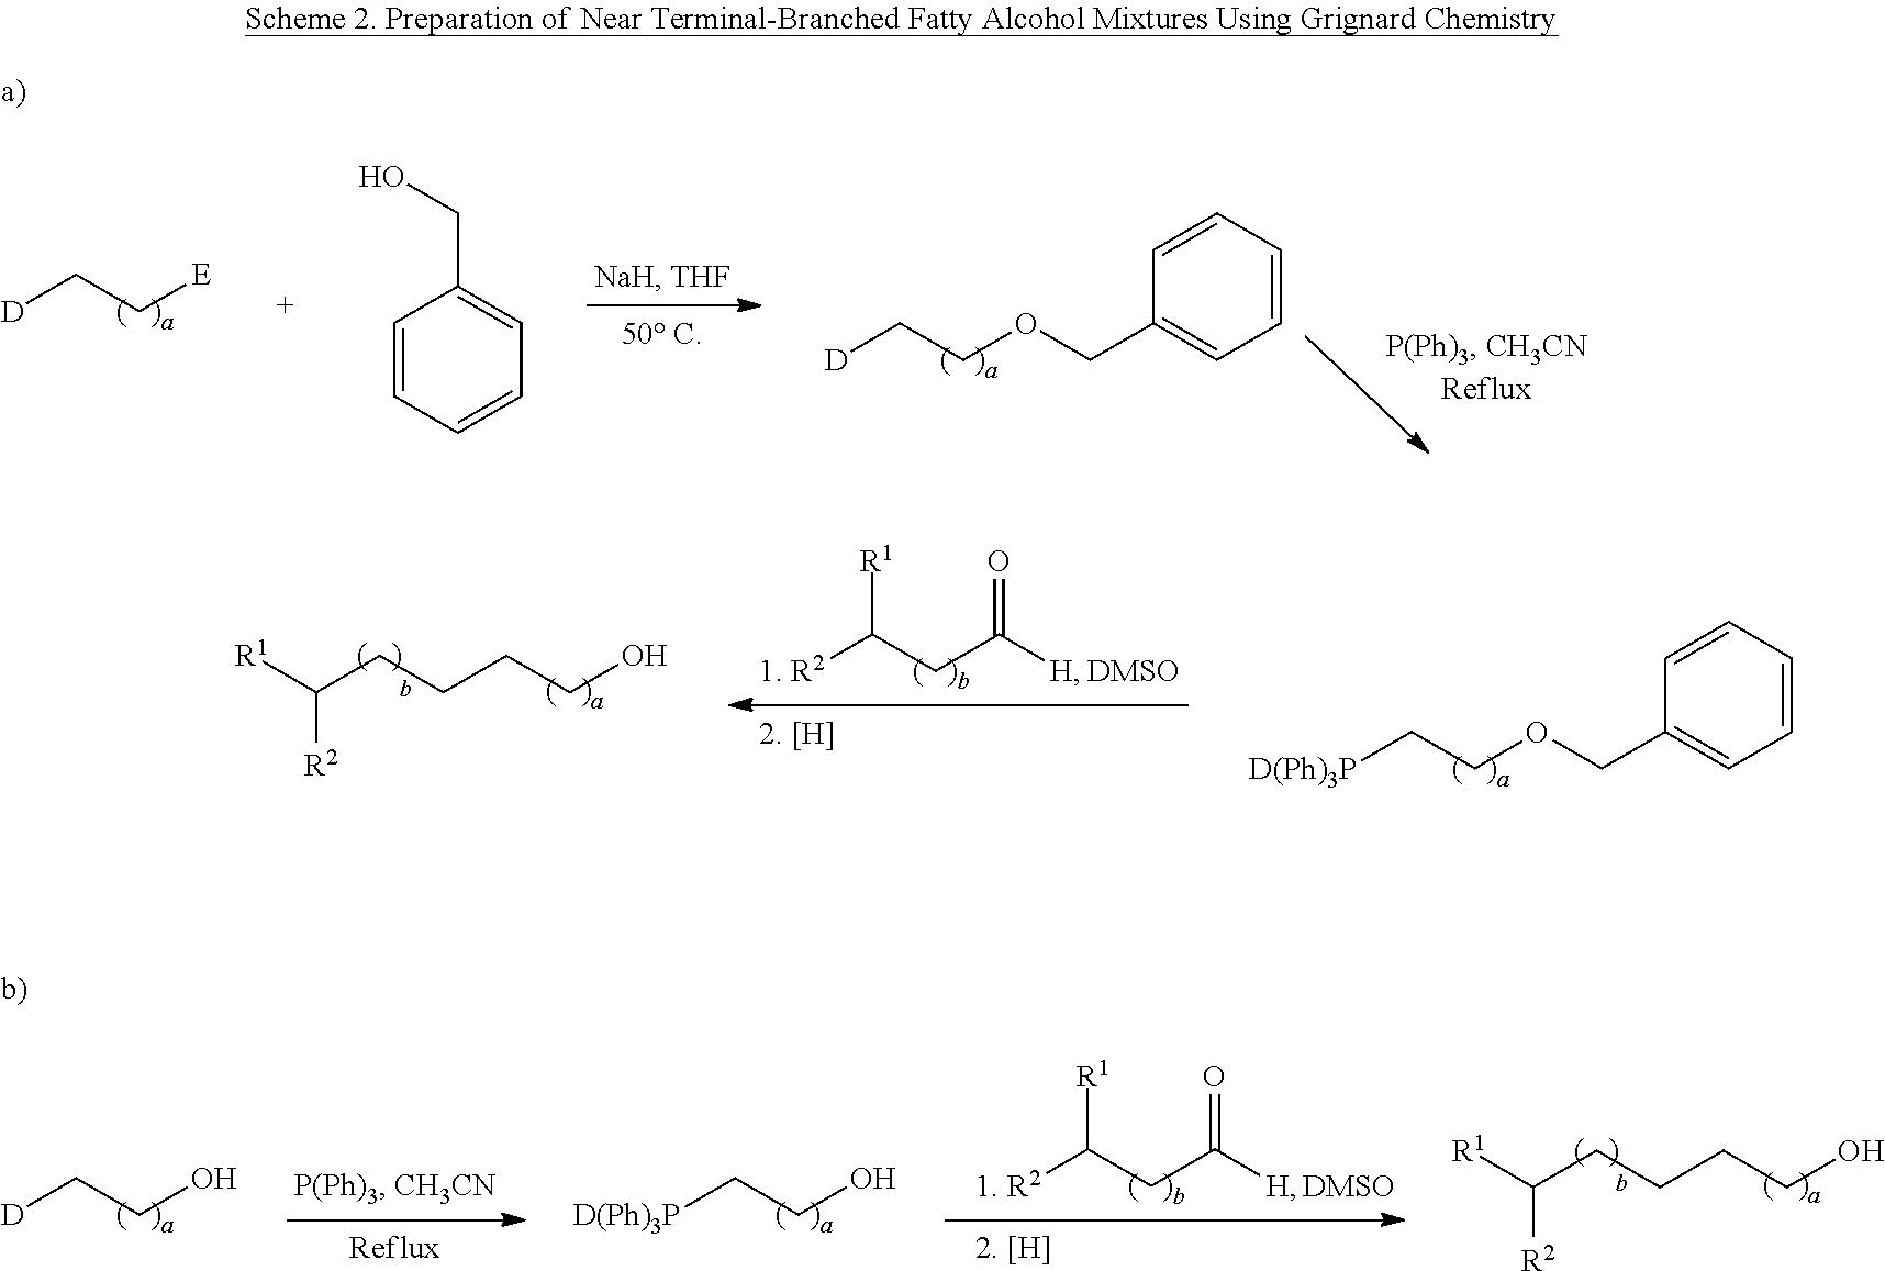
[D]CC[E].[D]CCOCC1=CC=CC=C1.C1=CC=CC=C1CO.[D(Ph)3P]CCOCC1=CC=CC=C1.C(CCO)CC([R1])[R2].[1. R2]C(CC([H])=O)[R1].[DMSO].C(CCO)CC([R1])[R2].[1. R2]C(CC([H])=O)[R1].[DMSO].[D]CCO.[D(Ph)3P]CCO
